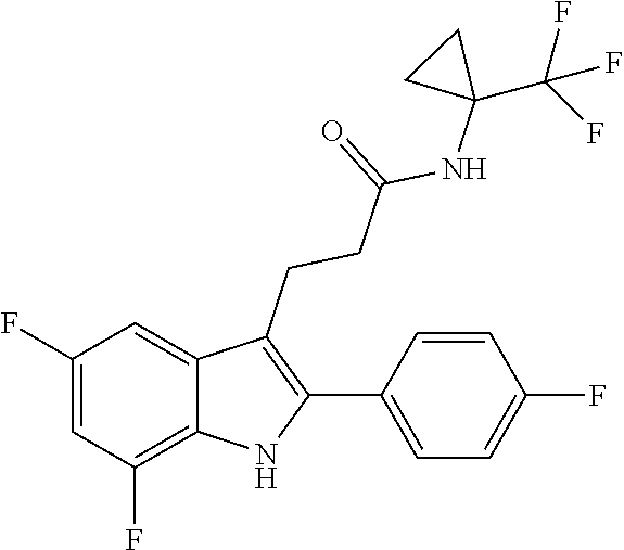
C1=CC(F)=CC=C1C1=C(CCC(=O)NC2(C(F)(F)F)CC2)C2=CC(F)=CC(F)=C2N1
